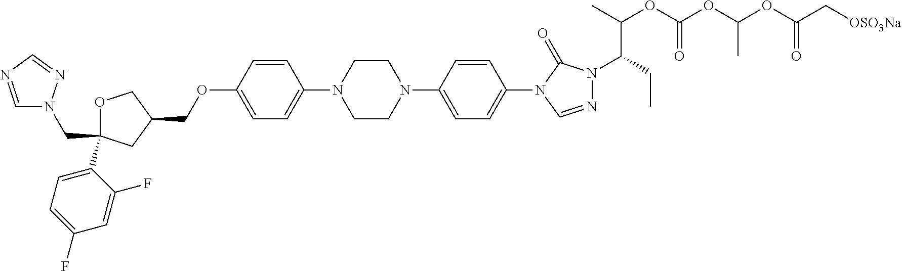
C(C1(C2=CC=C(F)C=C2F)OCC(COC2=CC=C(N3CCN(C4=CC=C(N5C=NN(C(CC)C(OC(OC(OC(C[OSO3Na])=O)C)=O)C)C5=O)C=C4)CC3)C=C2)C1)N1C=NC=N1
